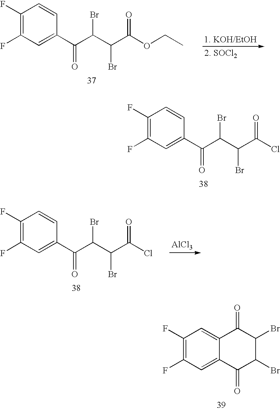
C(C(C(C(OCC)=O)Br)Br)(C1=CC(F)=C(F)C=C1)=O.C(C(C(C(Cl)=O)Br)Br)(C1=CC(F)=C(F)C=C1)=O.C(C(C(C(Cl)=O)Br)Br)(C1=CC(F)=C(F)C=C1)=O.[AlCl3].C1(=O)C(Br)C(Br)C(=O)C2=CC(F)=C(F)C=C12
